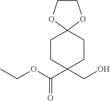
C1CC(C(OCC)=O)(CO)CCC12OCCO2
